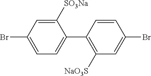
C1=C(Br)C=C([SO3Na])C(C2=C([NaO3S])C=C(Br)C=C2)=C1
